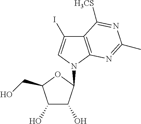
C12=C(N(C3C(O)C(O)C(CO)O3)C=C1I)N=C(C)N=C2[H3CS]
